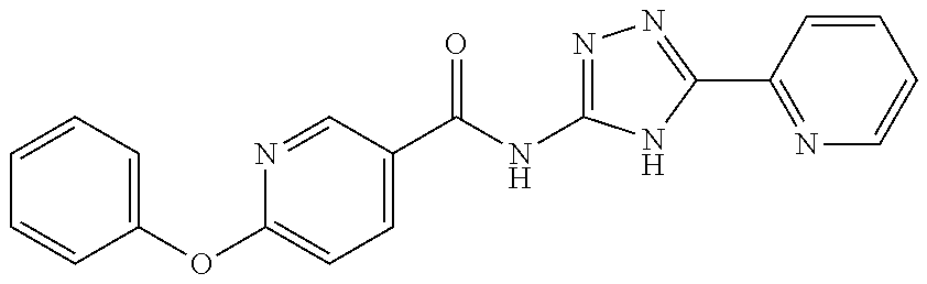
C1=CC=C(OC2=CC=C(C(NC3=NN=C(C4=NC=CC=C4)N3)=O)C=N2)C=C1
